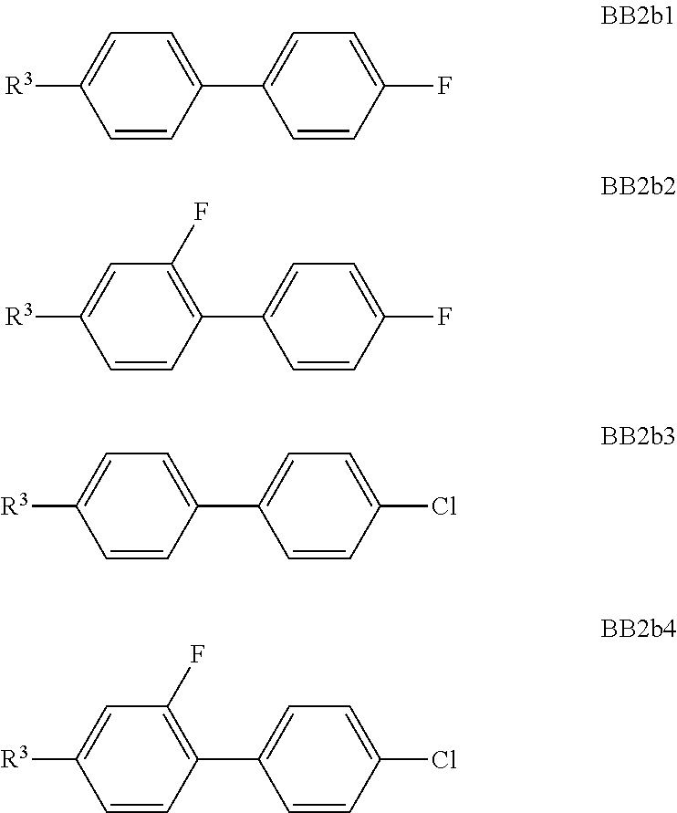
[R3]C1=CC=C(C2=CC=C(F)C=C2)C=C1.[R3]C1=CC(F)=C(C2=CC=C(F)C=C2)C=C1.[R3]C1=CC=C(C2=CC=C(Cl)C=C2)C=C1.[R3]C1=CC(F)=C(C2=CC=C(Cl)C=C2)C=C1
